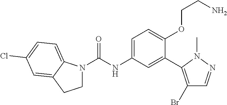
C1N(C(=O)NC2=CC=C(OCCN)C(C3=C(Br)C=NN3C)=C2)C2=CC=C(Cl)C=C2C1
